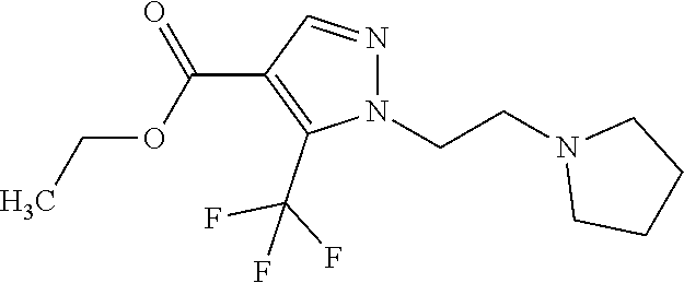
C(N1C(C(F)(F)F)=C(C(OCC)=O)C=N1)CN1CCCC1
